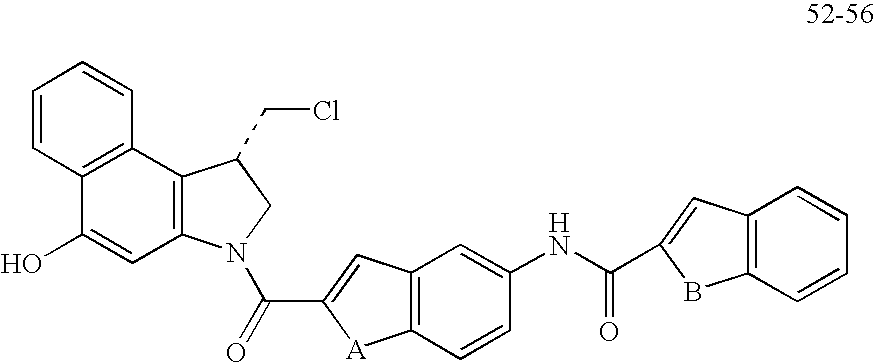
C1=CC2=C(C=C1)C1=C(C=C2O)N(C(=O)C2=CC3=C([A]2)C=CC(NC(=O)C2=CC4=C(B2)C=CC=C4)=C3)CC1CCl
